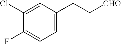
C1=C(Cl)C(F)=CC=C1CC[CHO]
